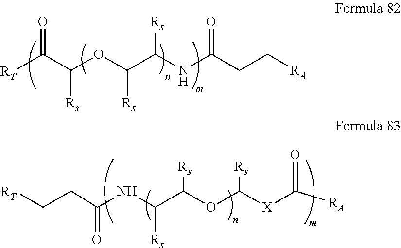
[RT]C(C(OC(C(NC(CC[RA])=O)[Rs])[Rs])[Rs])=O.C([X]C(OC(C(NC(CC[RT])=O)[Rs])[Rs])[Rs])(=O)[RA]
